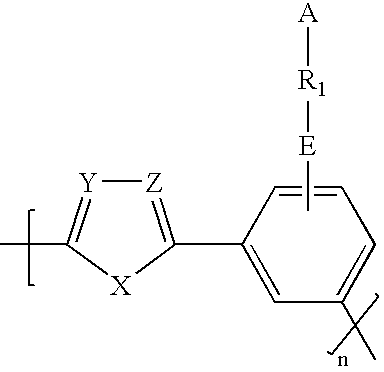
C1(C)=[Y][Z]=C(C2=CC(C)=CC=C2)[X]1.C[E][R1][A]
